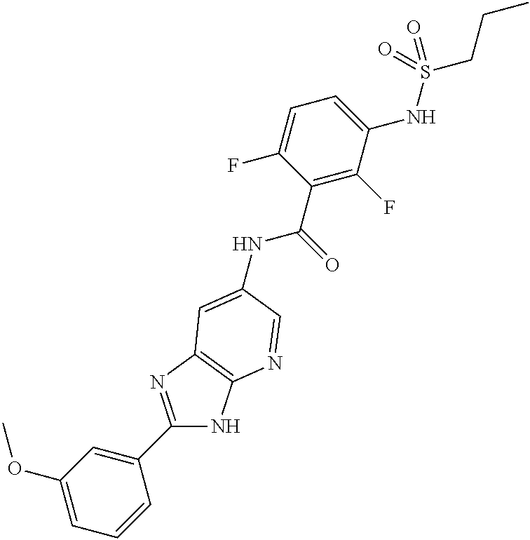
C1(C2=CC(OC)=CC=C2)=NC2=C(N1)N=CC(NC(C1=C(F)C(NS(CCC)(=O)=O)=CC=C1F)=O)=C2
